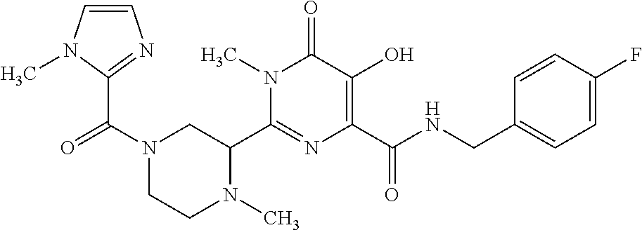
C1(C2CN(C(=O)C3=NC=CN3C)CCN2C)=NC(C(NCC2=CC=C(F)C=C2)=O)=C(O)C(=O)N1C
